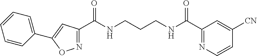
N1=C(C(NCCCNC(C2=NC=CC([CN])=C2)=O)=O)C=C(C2=CC=CC=C2)O1
